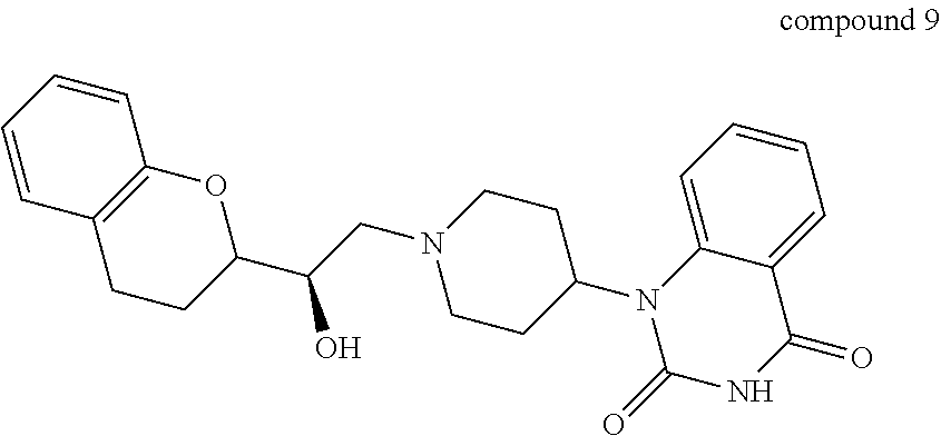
C1=CC=C2C(=C1)C(=O)NC(=O)N2C1CCN(CC(O)C2OC3=C(CC2)C=CC=C3)CC1
